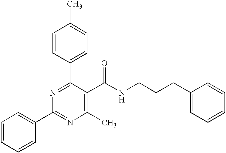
C1=CC(C2=NC(C3=CC=CC=C3)=NC(C)=C2C(NCCCC2=CC=CC=C2)=O)=CC=C1C
